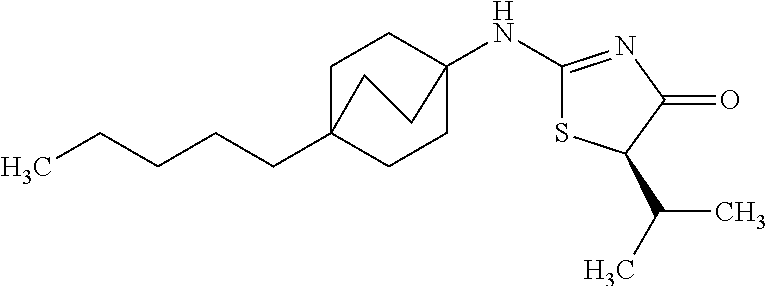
C1(NC23CCC(CCCCC)(CC2)CC3)=NC(=O)C(C(C)C)S1
